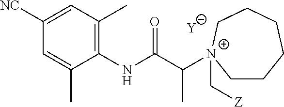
[Y].C1=C(C)C(NC(C([N+]2(C[Z])CCCCCC2)C)=O)=C(C)C=C1[NC]
